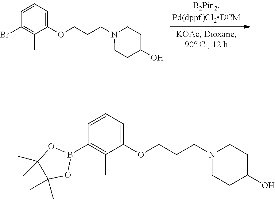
C1=CC=C(OCCCN2CCC(O)CC2)C(C)=C1Br.C1=CC=C(OCCCN2CCC(O)CC2)C(C)=C1B1OC(C)(C)C(C)(C)O1
